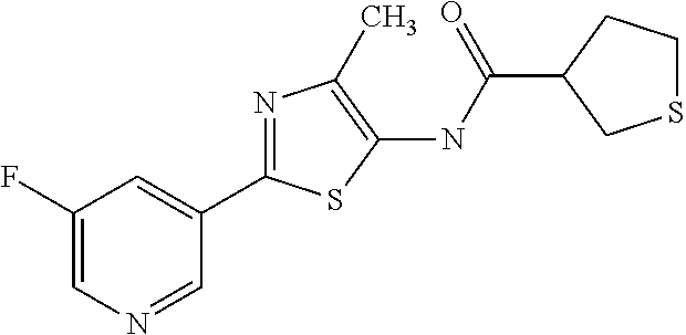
C1(F)=CN=CC(C2=NC(C)=C(NC(=O)C3CSCC3)S2)=C1
